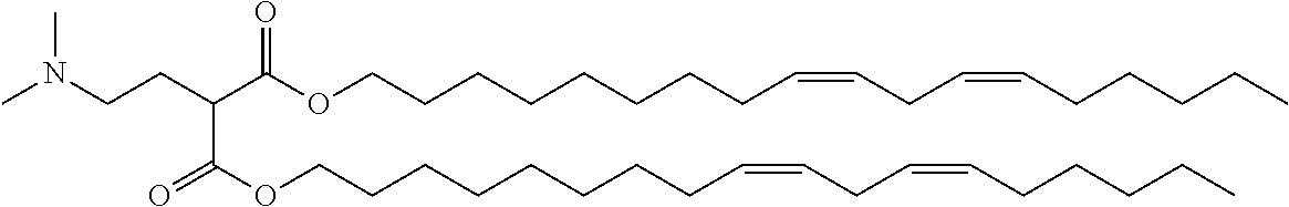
C(CCCCC=CCC=CCCCCC)CCCOC(C(C(OCCCCCCCCC=CCC=CCCCCC)=O)CCN(C)C)=O
